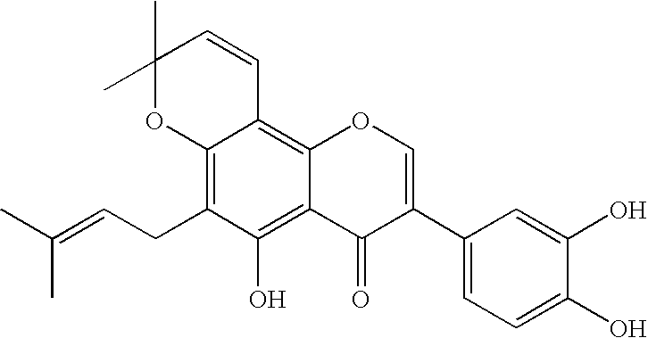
CC(=CCC1=C2C(=C3C(=C1O)C(=O)C(C1=CC=C(O)C(O)=C1)=CO3)C=CC(C)(C)O2)C
